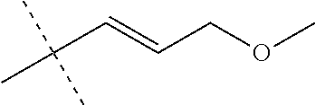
C(C(C)(C)C)=CCOC
